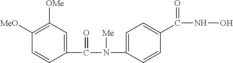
C1(N([Me])C(C2=CC([OMe])=C([MeO])C=C2)=O)=CC=C(C(NO)=O)C=C1
